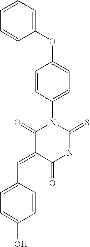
C1=CC=C(OC2=CC=C(N3C(=S)NC(=O)C(=CC4=CC=C(O)C=C4)C3=O)C=C2)C=C1
